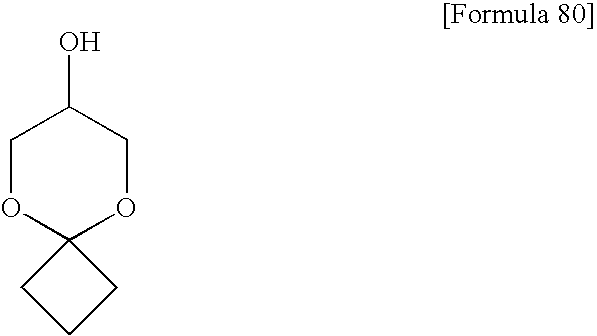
C1OC2(OCC1O)CCC2
